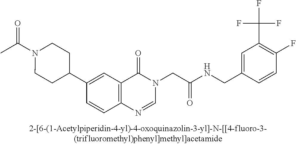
CC(N1CCC(C2=CC3=C(C=C2)N=CN(CC(NCC2=CC(C(F)(F)F)=C(F)C=C2)=O)C3=O)CC1)=O
